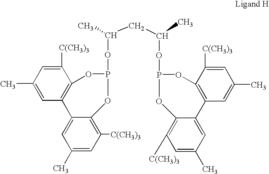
C(C(OP1OC2=C([C(CH3)3])C=C(C)C=C2C2=C(C([C(CH3)3])=CC(C)=C2)O1)C)C(OP1OC2=C(C=C(C)C=C2[C(CH3)3])C2=CC(C)=CC([C(CH3)3])=C2O1)C
